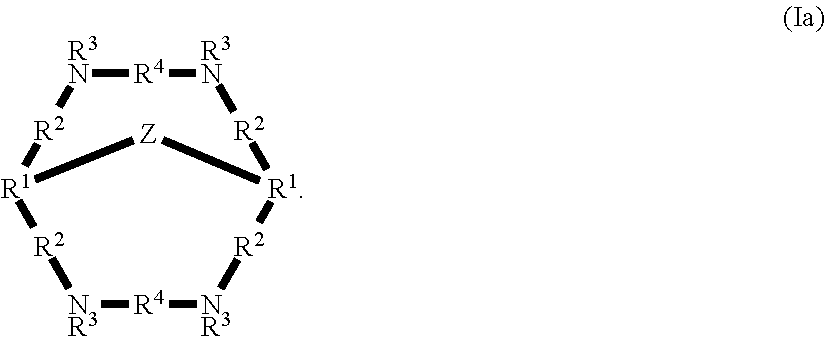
[R1]12[R2][R3N][R4][R3N][R2][R1]([R2][NR3][R4][NR3][R2]1)[Z]2
